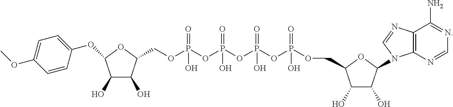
C1(O)C(O)C(N2C3=C(N=C2)C(N)=NC=N3)OC1COP(OP(OP(OP(OCC1C(O)C(O)C(OC2=CC=C(OC)C=C2)O1)(=O)O)(=O)O)(=O)O)(=O)O
